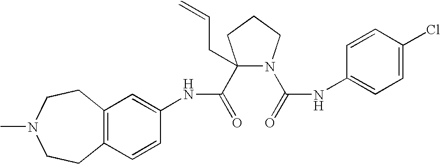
C12=C(C=CC(NC(=O)C3(CC=C)N(C(=O)NC4=CC=C(Cl)C=C4)CCC3)=C1)CCN(C)CC2
